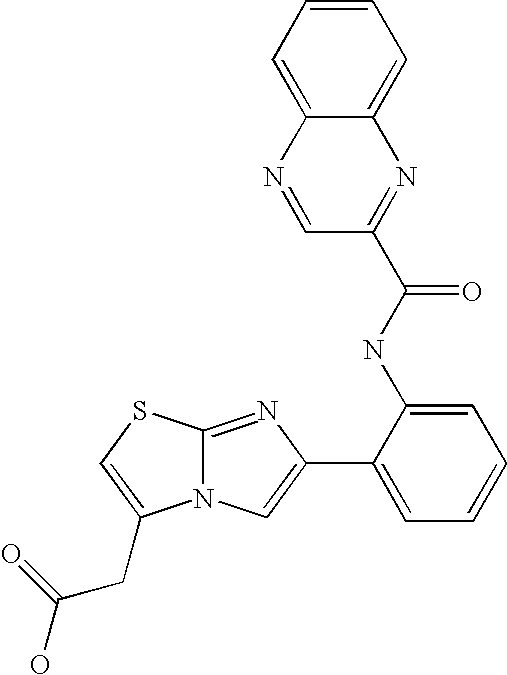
N12C(=NC(C3=CC=CC=C3NC(C3=NC4=CC=CC=C4N=C3)=O)=C1)SC=C2CC(O)=O
